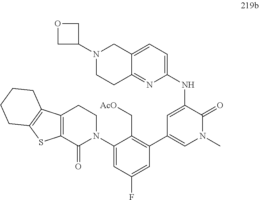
C1=C(NC2=CC=C3C(=N2)CCN(C2COC2)C3)C(=O)N(C)C=C1C1=C(C[AcO])C(N2CCC3=C(C2=O)SC2=C3CCCC2)=CC(F)=C1
